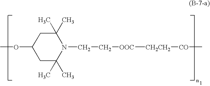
COC1CC(C)(C)N(CC[OOC][CH2CH2][CO]C)C(C)(C)C1
